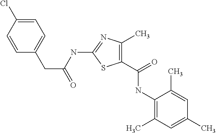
N(C1=NC(C)=C(C(=O)NC2=C(C)C=C(C)C=C2C)S1)C(CC1=CC=C(Cl)C=C1)=O
